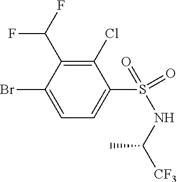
C1(Cl)=C(C(F)F)C(Br)=CC=C1S(=O)(NC([CF3])C)=O
